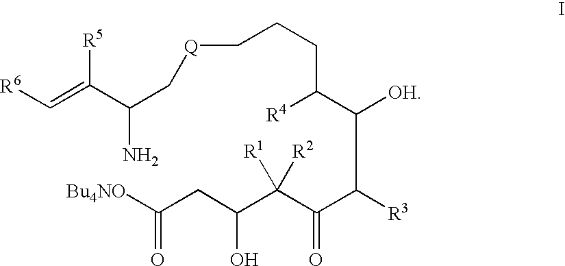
[Bu4NO]C(CC(C(C(C(C(C(CCC[Q]CC(C(=C[R6])[R5])N)[R4])[OH])[R3])=O)([R1])[R2])O)=O
